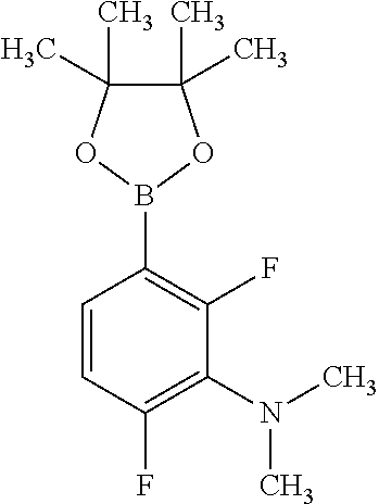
C1(C)(C)C(C)(C)OB(C2=C(F)C(N(C)C)=C(F)C=C2)O1
